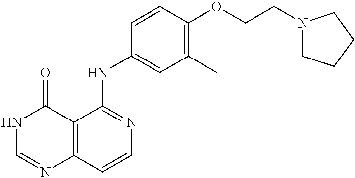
C12=C(C=CN=C1NC1=CC(C)=C(OCCN3CCCC3)C=C1)N=CNC2=O
